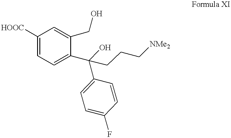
C1([HOOC])=CC=C(C(O)(C2=CC=C(F)C=C2)CCC[NMe2])C(CO)=C1
